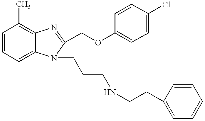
C1=CC=C2C(=C1C)N=C(COC1=CC=C(Cl)C=C1)N2CCCNCCC1=CC=CC=C1
